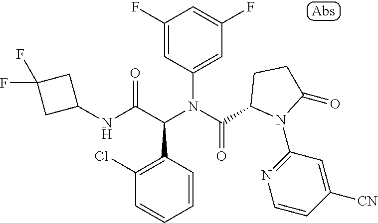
C1(F)=CC(N(C(=O)C2N(C3=NC=CC([CN])=C3)C(=O)CC2)C(C(NC2CC(F)(F)C2)=O)C2=C(Cl)C=CC=C2)=CC(F)=C1
